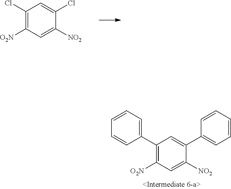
C1(Cl)=C([O2N])C=C([NO2])C(Cl)=C1.C1(C2=CC=CC=C2)=C([O2N])C=C([NO2])C(C2=CC=CC=C2)=C1
